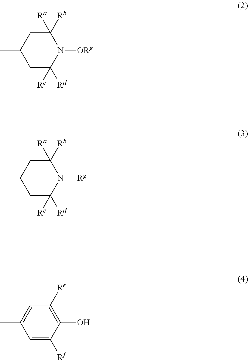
C1C([Rd])([Rc])N([ORg])C([Rb])([Ra])CC1C.C1C([Rd])([Rc])N([Rg])C([Rb])([Ra])CC1C.C1=C([Rf])C(O)=C([Re])C=C1C
